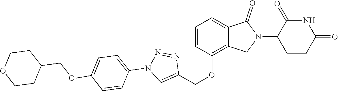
C1(OCC2=CN(C3=CC=C(OCC4CCOCC4)C=C3)N=N2)=C2C(=CC=C1)C(=O)N(C1CCC(=O)NC1=O)C2
